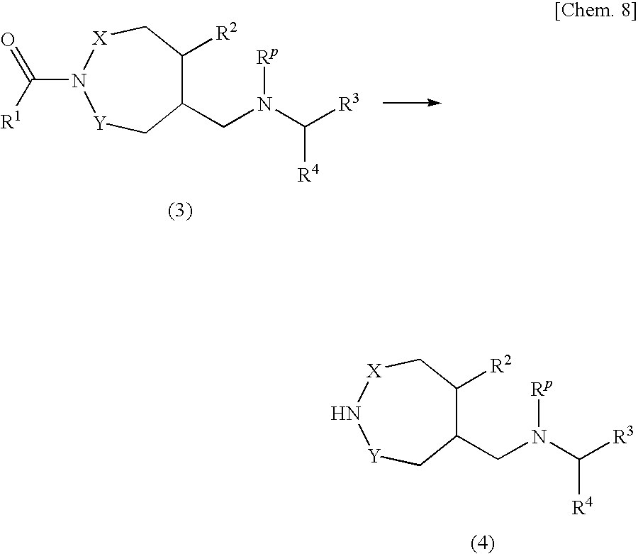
C1(CN(C([R4])[R3])[Rp])C([R2])C[X]N[Y]C1.C1(CN(C([R4])[R3])[Rp])C([R2])C[X]N(C(=O)[R1])[Y]C1
